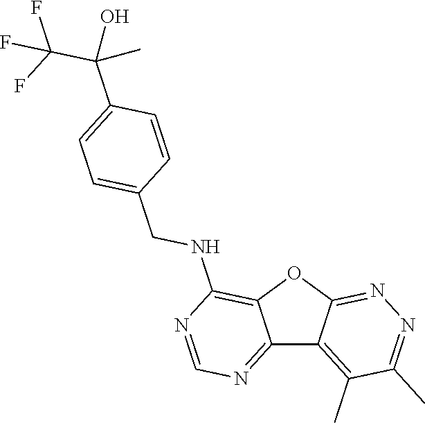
C12=NC=NC(NCC3=CC=C(C(C(F)(F)F)(O)C)C=C3)=C1OC1=NN=C(C)C(C)=C21
